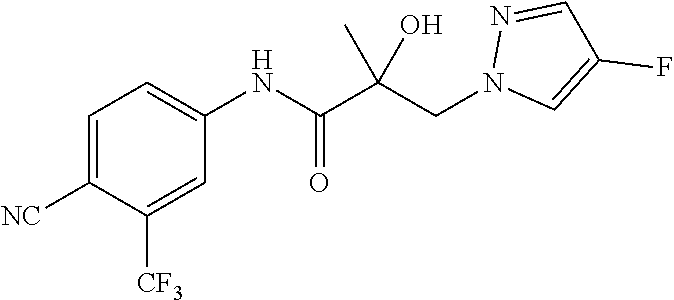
C1=C(NC(C(CN2C=C(F)C=N2)(C)O)=O)C=C([CF3])C([NC])=C1
